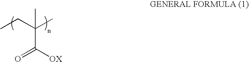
C(C([OX])=O)(C)(CC)C
